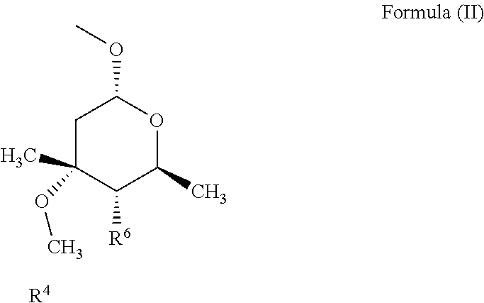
C1C(OC)(C)C([R6])C(C)OC1OC.[R4]
